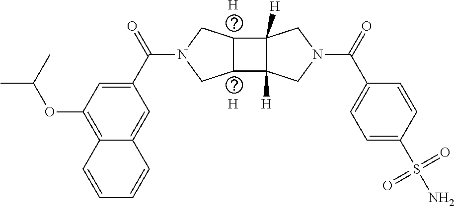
[H].[H].C1=C(C(N2CC3C(C4([H])C3([H])CN(C(C3=CC=C(S(N)(=O)=O)C=C3)=O)C4)C2)=O)C=C2C(=C1OC(C)C)C=CC=C2
